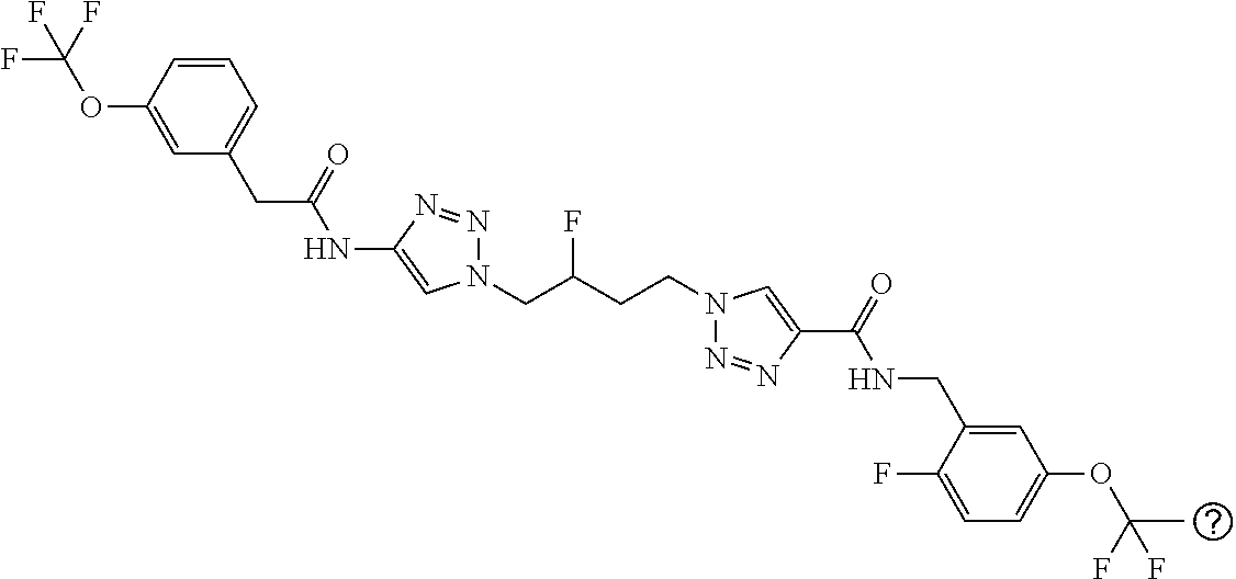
C1(NC(CC2=CC=CC(OC(F)(F)F)=C2)=O)=CN(CC(CCN2N=NC(C(=O)NCC3=CC(OC(C)(F)F)=CC=C3F)=C2)F)N=N1
